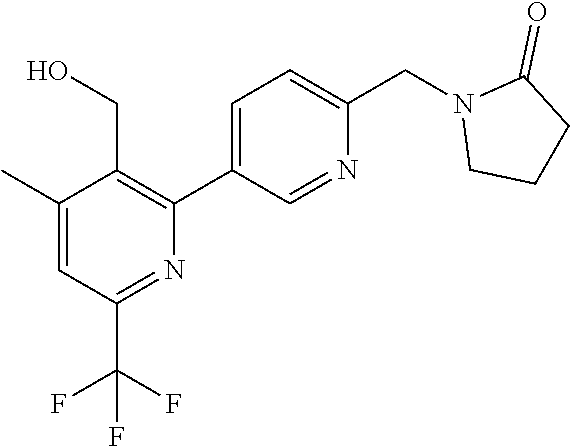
C1(C)=CC(C(F)(F)F)=NC(C2=CC=C(CN3CCCC3=O)N=C2)=C1CO
